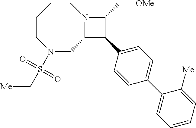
C1CCCN(S(C[Me])(=O)=O)CC2N1C(C[OMe])C2C1=CC=C(C2=CC=CC=C2[Me])C=C1
